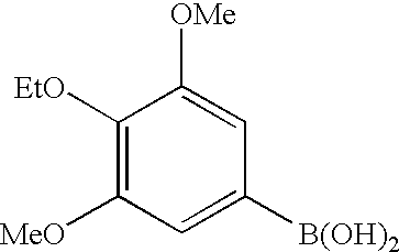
C1([B(OH)2])=CC([MeO])=C([EtO])C([OMe])=C1
